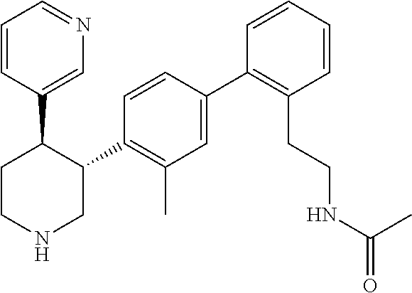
C1(C2=C(C)C=C(C3=C(CCNC(C)=O)C=CC=C3)C=C2)C(C2=CN=CC=C2)CCNC1
